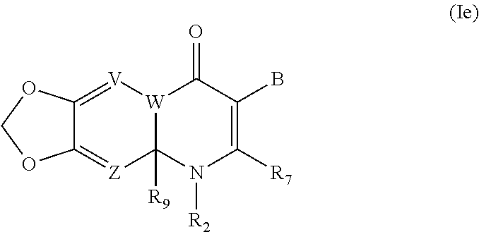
C1([R7])=C(B)C(=O)[W]2C([R9])(N1[R2])[Z]=C1C(=[V]2)OCO1
